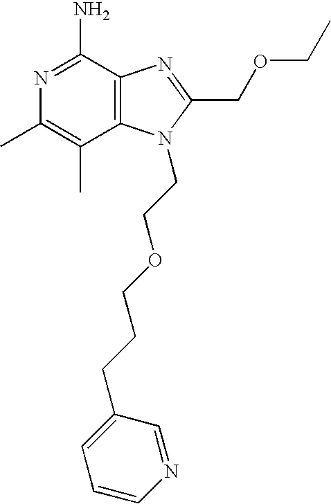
N1=C(N)C2=C(C(C)=C1C)N(CCOCCCC1=CC=CN=C1)C(COCC)=N2
